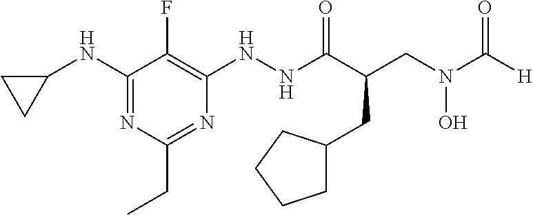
N(C1=NC(CC)=NC(NNC(C(CN(O)C([H])=O)CC2CCCC2)=O)=C1F)C1CC1
